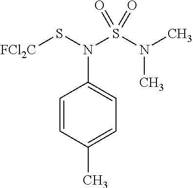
C1=CC(C)=CC=C1N(S[FCl2C])S(N(C)C)(=O)=O
